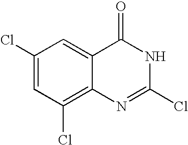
C1(Cl)=C2C(=CC(Cl)=C1)C(=O)NC(Cl)=N2
